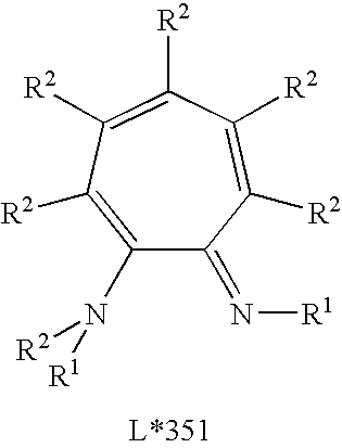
C1(N([R2])[R1])=C([R2])C([R2])=C([R2])C([R2])=C([R2])C1=N[R1]
